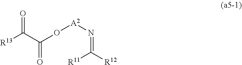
[R13]C(C(=O)O[A2]N=C([R12])[R11])=O
